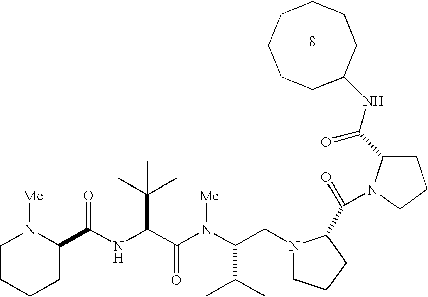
N(C(C(N(C(C(C)C)CN1CCCC1C(=O)N1C(C(NC2CCCCCCC2)=O)CCC1)[Me])=O)C(C)(C)C)C(=O)C1N([Me])CCCC1
